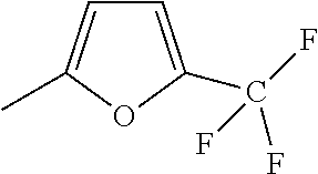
C1=C(C(F)(F)F)OC(C)=C1
